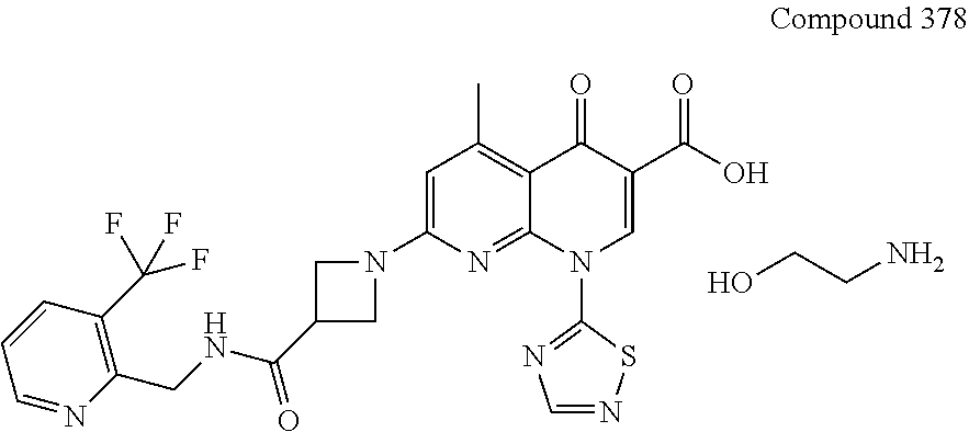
C1=C(N2CC(C(NCC3=C(C(F)(F)F)C=CC=N3)=O)C2)N=C2C(=C1C)C(=O)C(C(O)=O)=CN2C1=NC=NS1.OCCN
